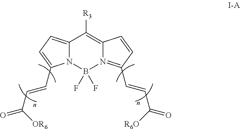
[R3]C1=C2N(=C(C=CC(=O)[R6O])C=C2)B(F)(F)N2C1=CC=C2C=CC(=O)[OR6]
